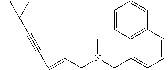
CC(C)(C)C#CC=CCN(CC1=CC=CC2=C1C=CC=C2)C
